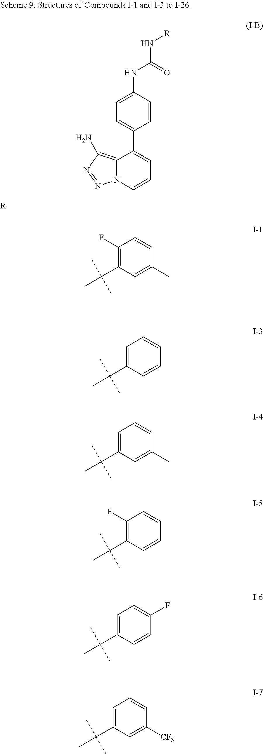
C1=C(NC(=O)N[R])C=CC(C2=CC=CN3C2=C(N)N=N3)=C1.[R].C1(F)=C(C(C)(C)C)C=C(C)C=C1.C1=C(C(C)(C)C)C=CC=C1.C1=C(C(C)(C)C)C=C(C)C=C1.C1(F)=C(C(C)(C)C)C=CC=C1.C1=C(C(C)(C)C)C=CC(F)=C1.C1=C(C(C)(C)C)C=C([CF3])C=C1
